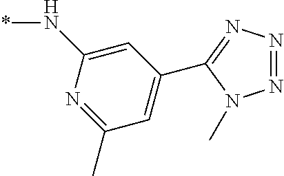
C1(N*)=CC(C2=NN=NN2C)=CC(C)=N1
